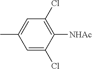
CC1=CC(Cl)=C([NHAc])C(Cl)=C1
